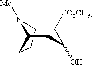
C12C([CO2CH3])C(O)CC(N1[Me])CC2
